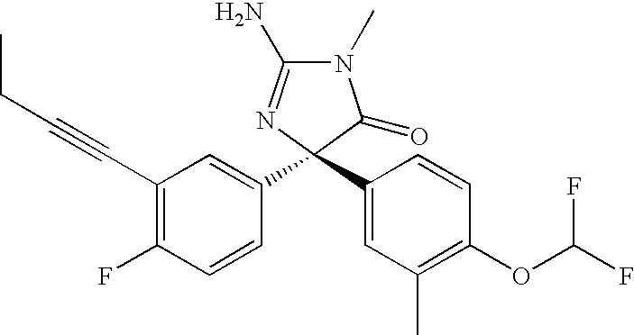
C1(C#CCC)=C(F)C=CC(C2(C3=CC(C)=C(OC(F)F)C=C3)C(=O)N(C)C(N)=N2)=C1
